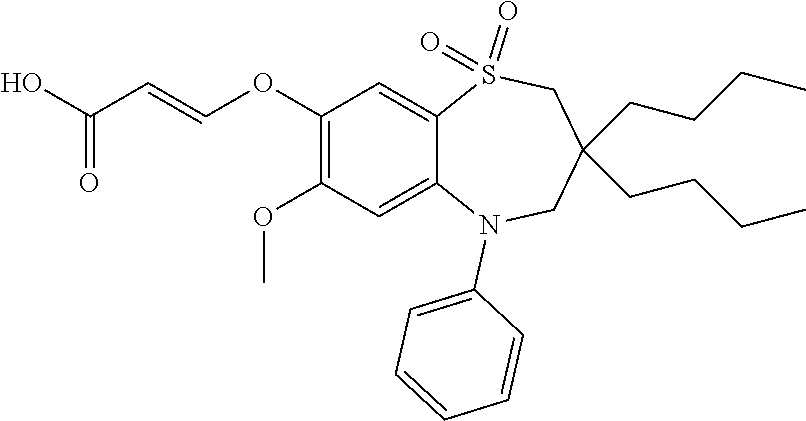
C1=CC=C(N2C3=CC(OC)=C(OC=CC(=O)O)C=C3S(=O)(=O)CC(CCCC)(CCCC)C2)C=C1
